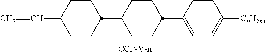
C1(C2CCC(C3CCC(C=C)CC3)CC2)=CC=C([CnH2n+1])C=C1
